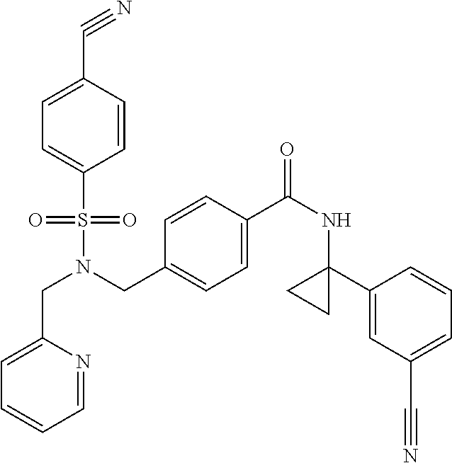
C1=C(CN(S(=O)(=O)C2=CC=C(C#N)C=C2)CC2=CC=C(C(NC3(C4=CC(C#N)=CC=C4)CC3)=O)C=C2)N=CC=C1
